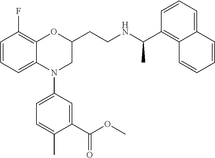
C1=CC=C2C(=C1F)OC(CCNC(C1=C3C(=CC=C1)C=CC=C3)C)CN2C1=CC=C(C)C(C(OC)=O)=C1
